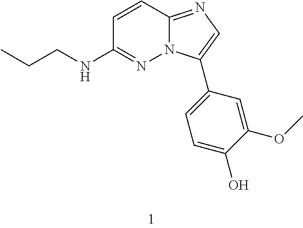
CCCNC1=NN2C(=NC=C2C2=CC=C(O)C(OC)=C2)C=C1
